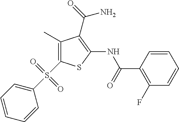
C1(C)=C(S(C2=CC=CC=C2)(=O)=O)SC(NC(=O)C2=C(F)C=CC=C2)=C1C(=O)N
